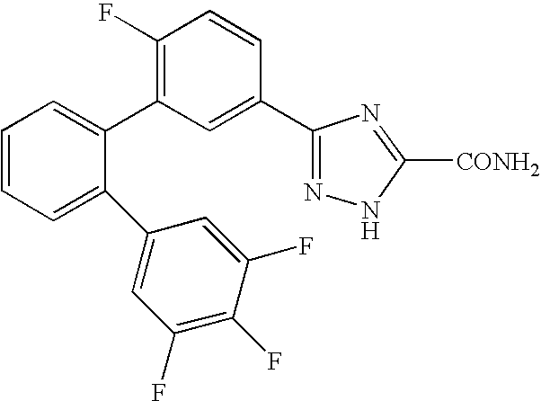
C1(C2=C(F)C=CC(C3=NNC([CONH2])=N3)=C2)=CC=CC=C1C1=CC(F)=C(F)C(F)=C1
